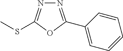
N1=C(C2=CC=CC=C2)OC(SC)=N1
